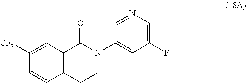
C12=C(CCN(C3=CC(F)=CN=C3)C1=O)C=CC([CF3])=C2
